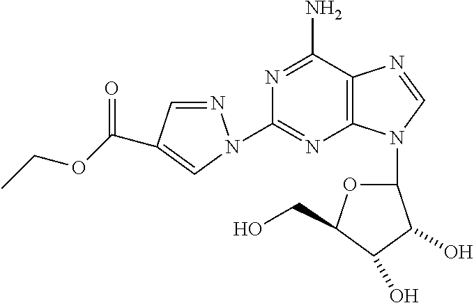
C1=NN(C2=NC3=C(C(N)=N2)N=CN3C2OC(CO)C(O)C2O)C=C1C(OCC)=O
